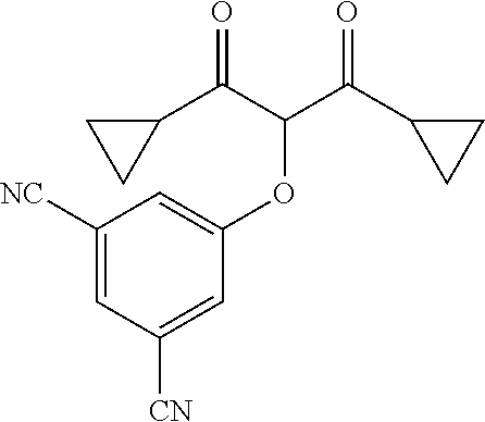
C1(C(C(C(C2CC2)=O)OC2=CC([NC])=CC([CN])=C2)=O)CC1
